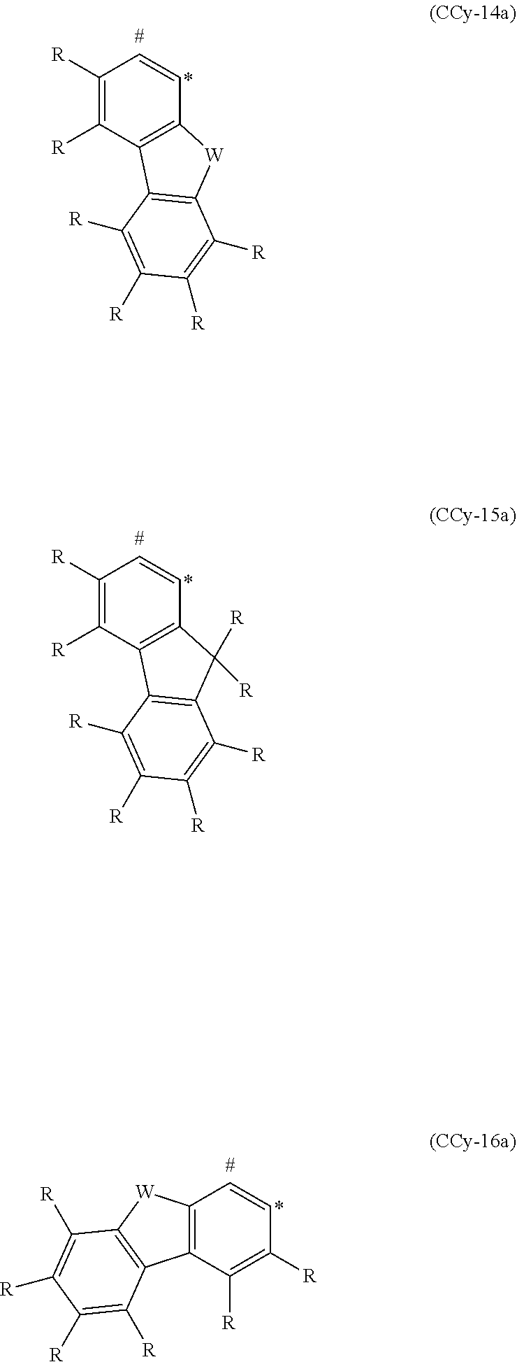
C1([R])=C([R])C2=C(C=C1)[W]C1=C2C([R])=C([R])C([R])=C1[R].C1([R])=C([R])C2=C(C=C1)C([R])([R])C1=C2C([R])=C([R])C([R])=C1[R].C12=C(C([R])=C([R])C=C1)C1=C([W]2)C([R])=C([R])C([R])=C1[R]
